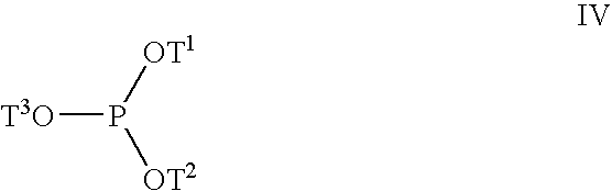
[T3O]P([OT1])[OT2]
